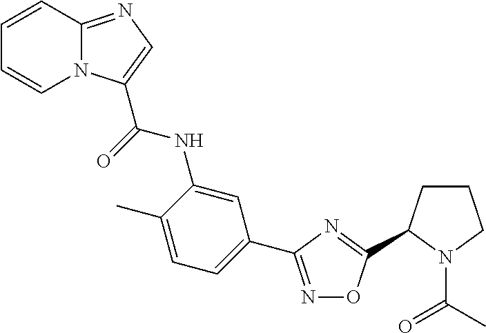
C1=CC2=NC=C(C(=O)NC3=CC(C4=NOC(C5CCCN5C(=O)C)=N4)=CC=C3C)N2C=C1
